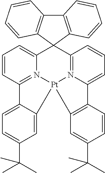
C12=CC=CC3=N1[Pt]1(N4=C(C=CC=C4C34C3=C(C5=C4C=CC=C5)C=CC=C3)C3=CC=C(C(C)(C)C)C=C31)C1=C2C=CC(C(C)(C)C)=C1
